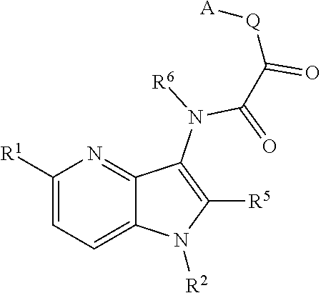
C1([R1])=CC=C2C(=N1)C(N([R6])C(C([Q][A])=O)=O)=C([R5])N2[R2]
